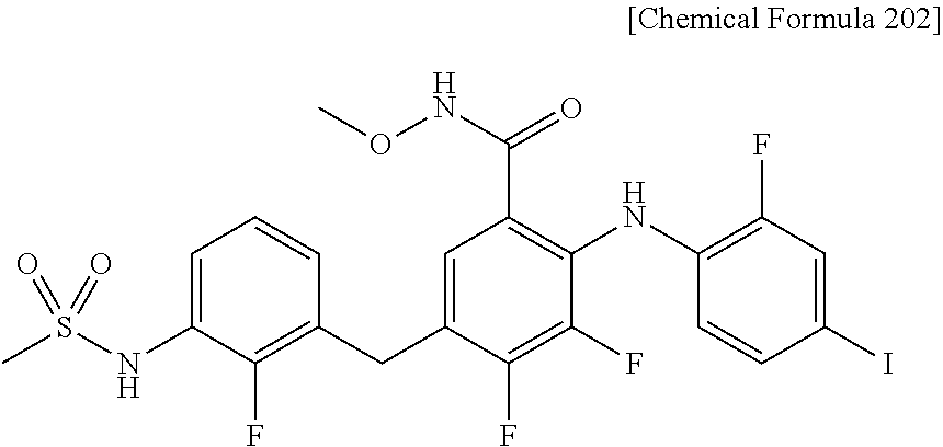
C1=C(CC2=C(F)C(NS(=O)(C)=O)=CC=C2)C(F)=C(F)C(NC2=C(F)C=C(I)C=C2)=C1C(=O)NOC
